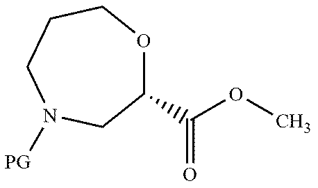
C1(C(OC)=O)OCCCN([GP])C1
